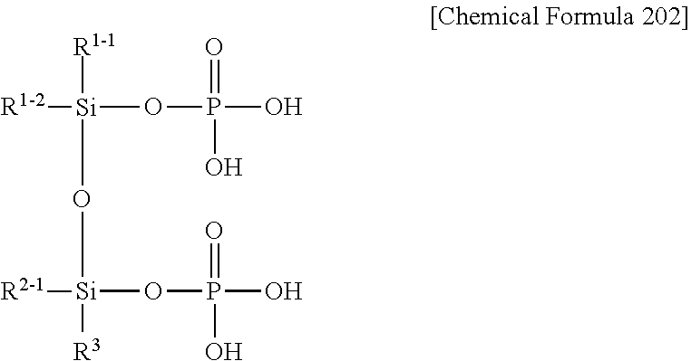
[R1-2][Si](O[Si](OP(=O)(O)O)([R2-1])[R3])(OP(=O)(O)O)[R1-1]
